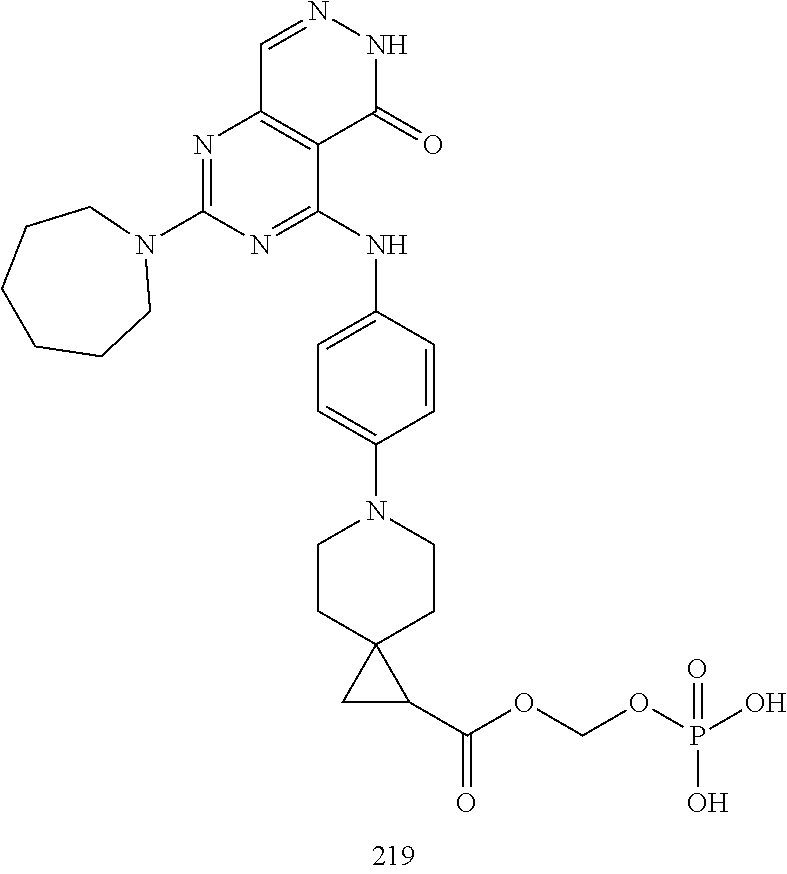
C1=NNC(=O)C2=C1N=C(N1CCCCCC1)N=C2NC1=CC=C(N2CCC3(CC2)CC3C(OCOP(O)(O)=O)=O)C=C1
